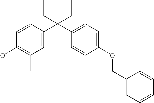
C1=C(C(C2=CC=C(OCC3=CC=CC=C3)C(C)=C2)(CC)CC)C=CC(O)=C1C
